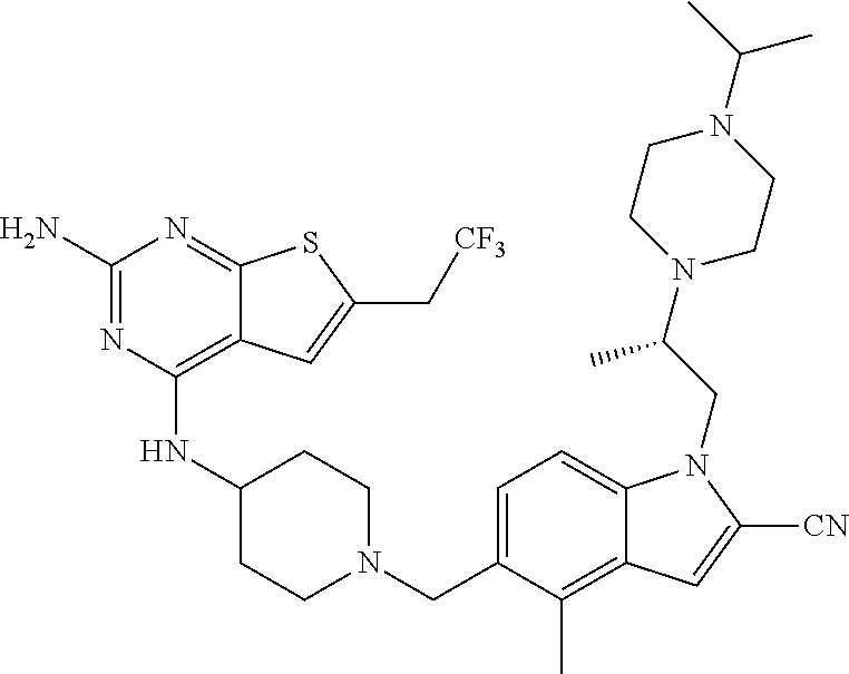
C1=C(CN2CCC(NC3=C4C(=NC(N)=N3)SC(C[CF3])=C4)CC2)C(C)=C2C(=C1)N(CC(N1CCN(C(C)C)CC1)C)C([CN])=C2
